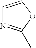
C1=COC(C)=N1
